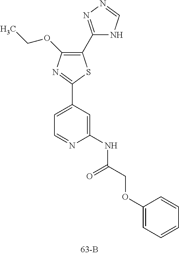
C1(C2=NN=CN2)=C(OCC)N=C(C2=CC=NC(NC(COC3=CC=CC=C3)=O)=C2)S1
